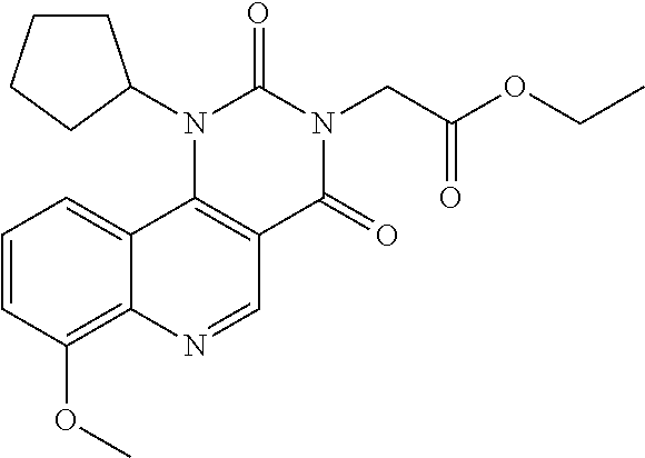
C1=CC(OC)=C2C(=C1)C1=C(C=N2)C(=O)N(CC(OCC)=O)C(=O)N1C1CCCC1
